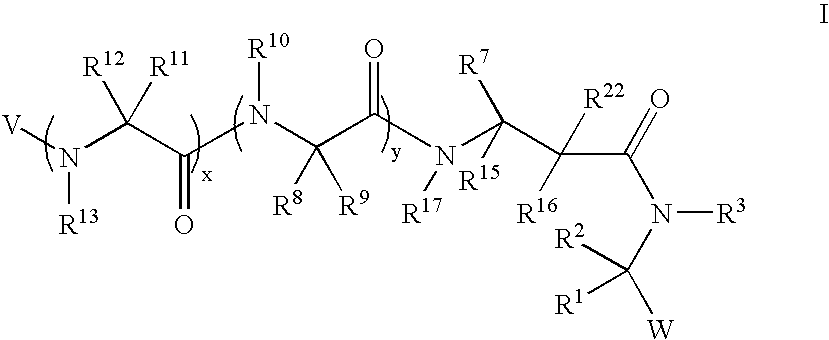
N(C(C(N(C(C(N([R17])C([R7])([R15])C(C(=O)N(C([W])([R2])[R1])[R3])([R22])[R16])=O)([R8])[R9])[R10])=O)([R12])[R11])([V])[R13]
